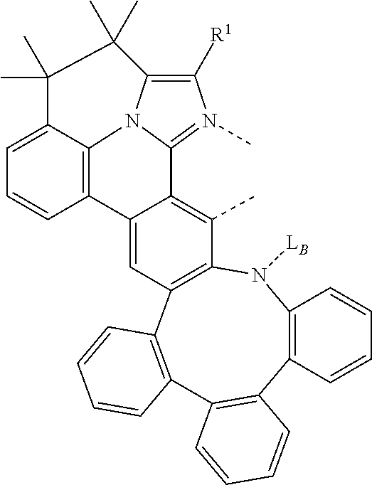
C12=C(N([LB])C3=C(C4=C(C=CC=C4)C4=C1C=CC=C4)C=C1C(=C3C)C3=N(C)C([R1])=C4N3C3=C1C=CC=C3C(C)(C)C4(C)C)C=CC=C2
